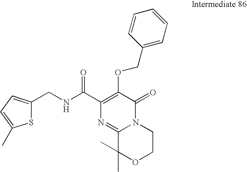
S1C(CNC(C2=C(OCC3=CC=CC=C3)C(=O)N3C(=N2)C(C)(C)OCC3)=O)=CC=C1C
